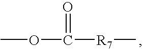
COC([R7]C)=O
